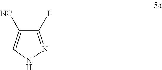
C1(I)=NNC=C1[NC]
